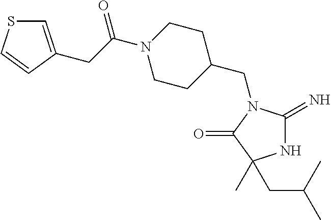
N1C(=N)N(CC2CCN(C(=O)CC3=CSC=C3)CC2)C(=O)C1(CC(C)C)C
